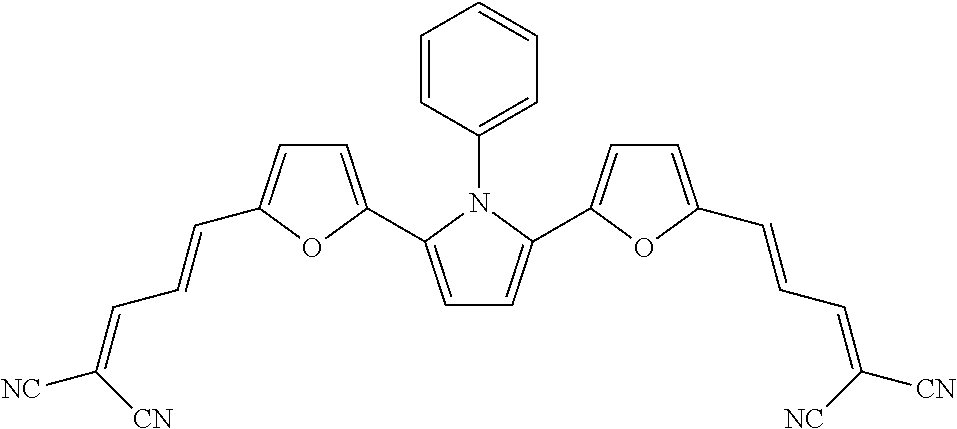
C1=C(C2=CC=C(C=CC=C([CN])[NC])O2)N(C2=CC=CC=C2)C(C2=CC=C(C=CC=C([CN])[NC])O2)=C1
